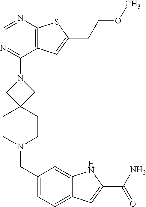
N1(C2=NC=NC3=C2C=C(CCOC)S3)CC2(CCN(CC3=CC=C4C(=C3)NC(C(=O)N)=C4)CC2)C1
